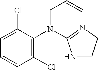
C1(Cl)=C(N(CC=C)C2=NCCN2)C(Cl)=CC=C1
